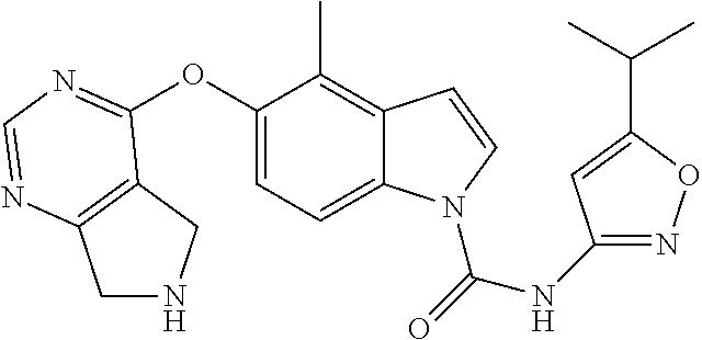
O(C1=CC=C2C(=C1C)C=CN2C(=O)NC1=NOC(C(C)C)=C1)C1=NC=NC2=C1CNC2
